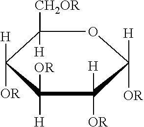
C1([CH2OR])([H])C([H])([OR])C([H])([OR])C([H])([OR])C([H])([OR])O1
